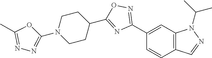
C1(C2=NOC(C3CCN(C4=NN=C(C)O4)CC3)=N2)=CC2=C(C=C1)C=NN2C(C)C
